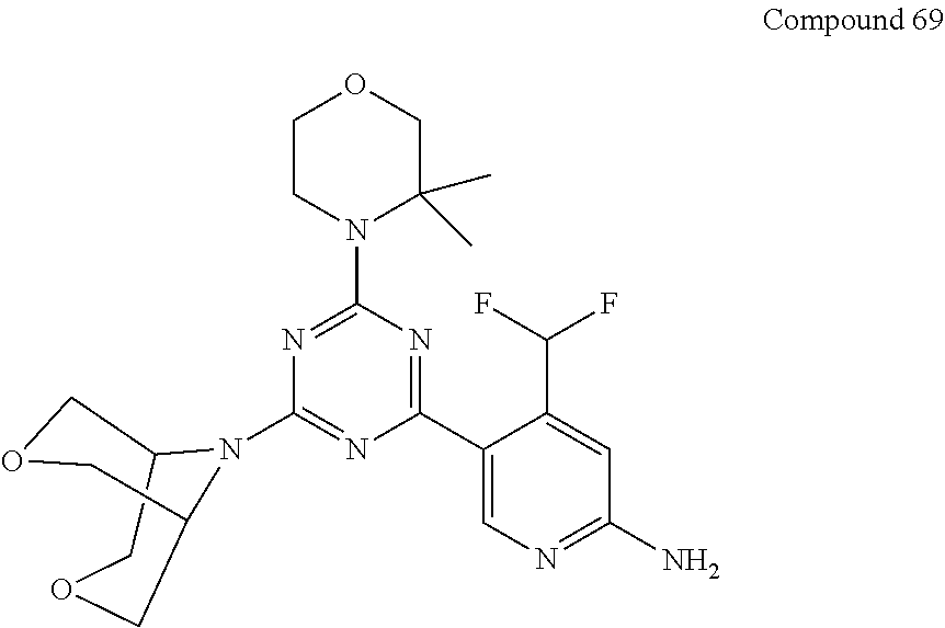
C1CN(C2=NC(N3C4COCC3COC4)=NC(C3=CN=C(N)C=C3C(F)F)=N2)C(C)(C)CO1
